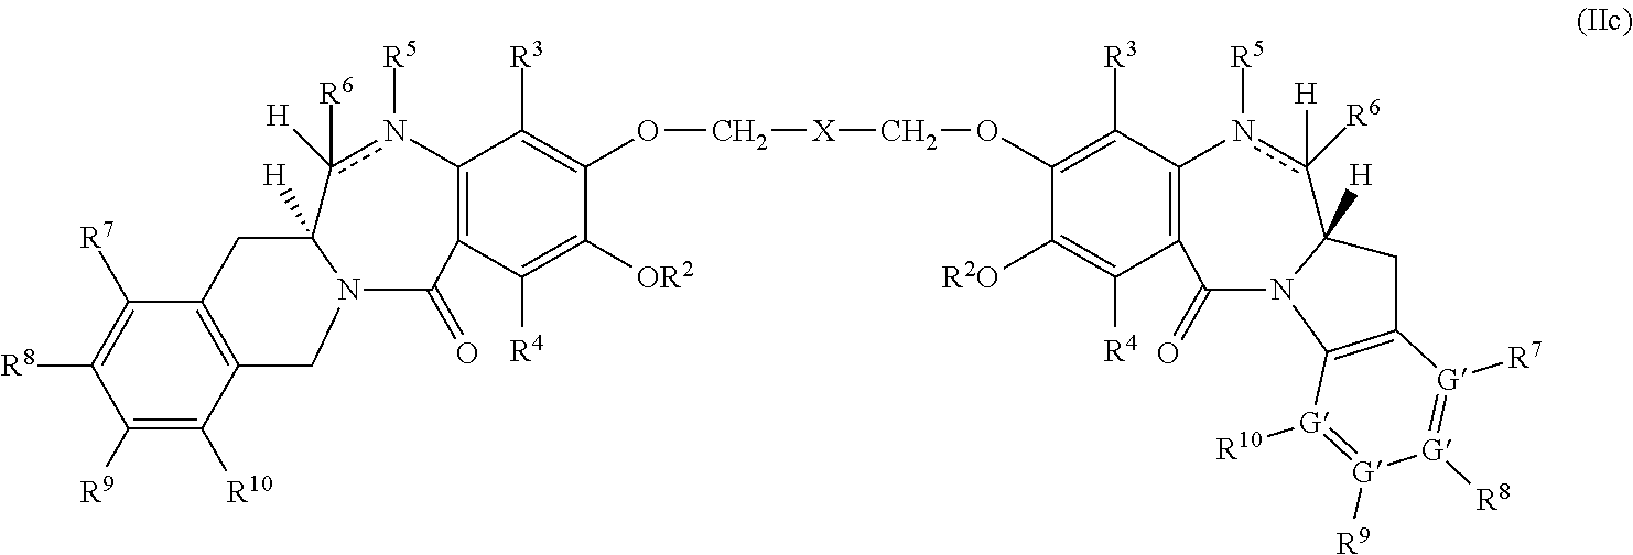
C12=C(C([R4])=C([OR2])C(OC[X]COC3=C([R3])C4=C(C([R4])=C3[R2O])C(=O)N3C([H])(c([H])([R6])n4[R5])CC4=C3[G]([R10])=[G]([R9])[G]([R8])=[G]4[R7])=C1[R3])C(=O)N1C([H])(c([R6])([H])n2[R5])CC2=C(C1)C([R10])=C([R9])C([R8])=C2[R7]
